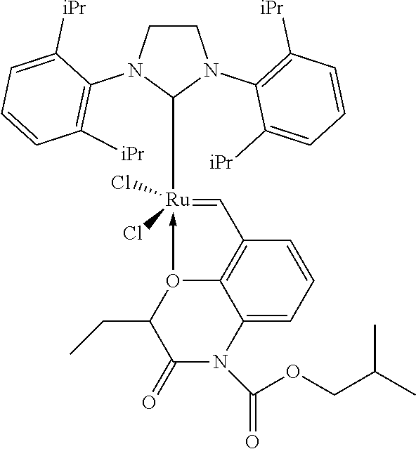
C1CN(C2=C([iPr])C=CC=C2[iPr])C([Ru](=CC2=C3C(=CC=C2)N(C(OCC(C)C)=O)C(=O)C(CC)O3->C)(Cl)Cl)N1C1=C([iPr])C=CC=C1[iPr]
